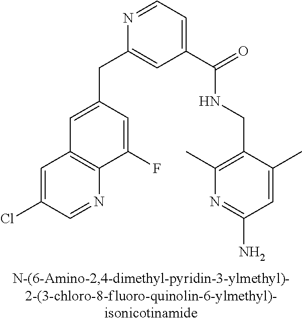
C1=C(CC2=CC(C(=O)NCC3=C(C)N=C(N)C=C3C)=CC=N2)C=C(F)C2=C1C=C(Cl)C=N2
